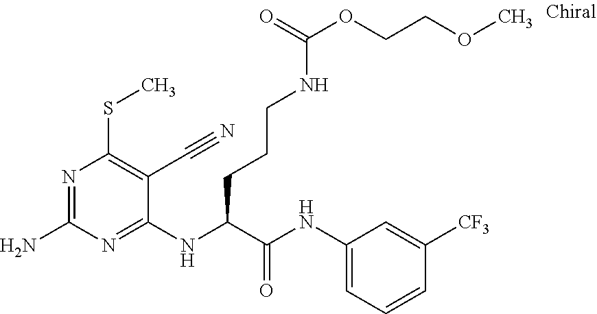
C1(NC(C(NC2=CC=CC([CF3])=C2)=O)CCCNC(OCCOC)=O)=NC(N)=NC(SC)=C1C#N
